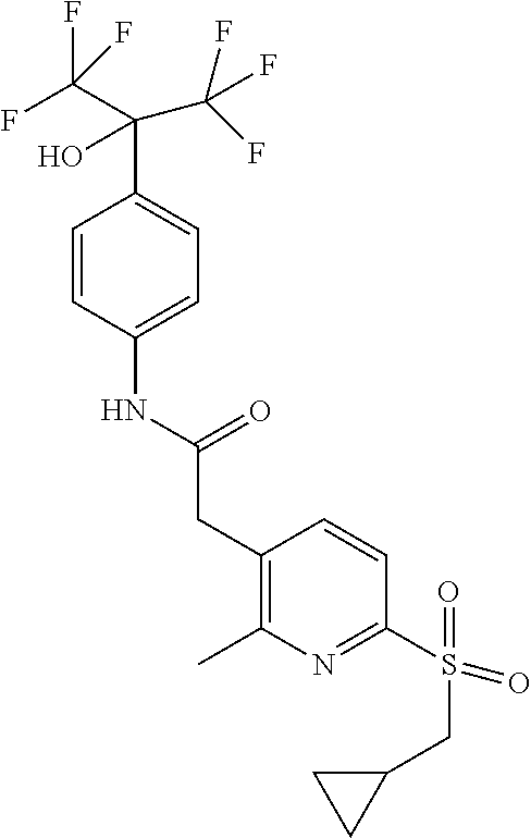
C1=CC(NC(CC2=C(C)N=C(S(=O)(CC3CC3)=O)C=C2)=O)=CC=C1C(C(F)(F)F)(O)C(F)(F)F
